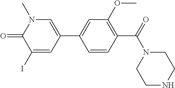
C1=CC(C(=O)N2CCNCC2)=C(OC)C=C1C1=CN(C)C(=O)C(I)=C1
